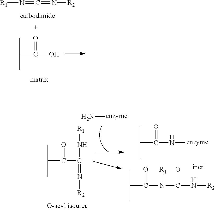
[R1]N=C=N[R2].CC(C)C(O)=O.CC(C)C(C(N[R1])=N[R2])=O.C(C)(C)C(N[enzyme])=O.C(C)(C)C(N(C(N[R2])=O)[R1])=O.N[enzyme]
